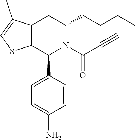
C12=C(CC(CCCC)N(C(C#C)=O)C1C1=CC=C(N)C=C1)C(C)=CS2
